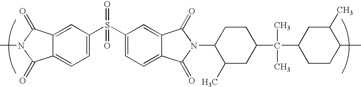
C1(S(C2=CC=C3C(=C2)C(=O)N(C2C(C)CC(C(C4CCC(C)C(C)C4)(C)C)CC2)C3=O)(=O)=O)=CC=C2C(=C1)C(=O)N(C)C2=O
